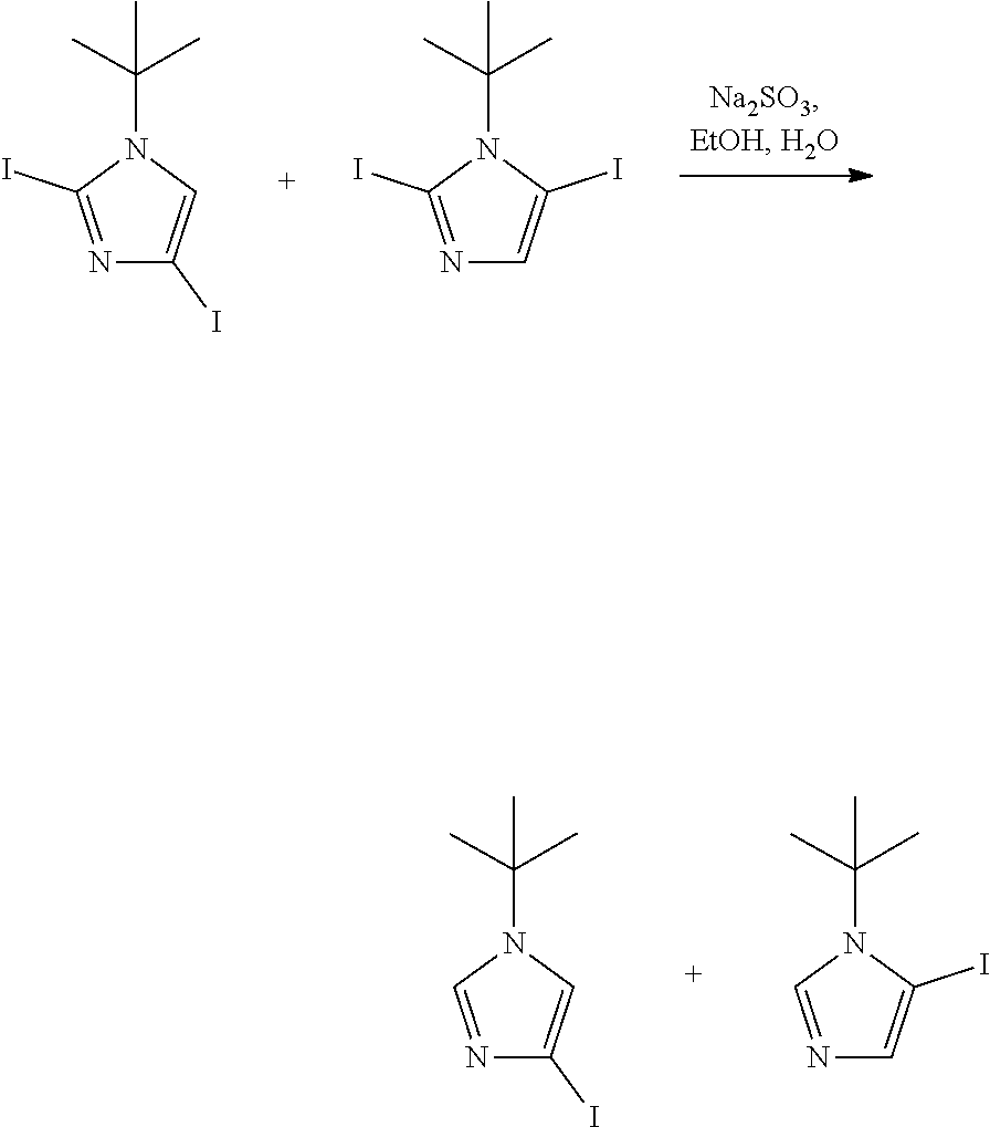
N1(C(C)(C)C)C(I)=NC(I)=C1.N1(C(C)(C)C)C(I)=NC=C1I.N1(C(C)(C)C)C=NC=C1I.N1(C(C)(C)C)C=NC(I)=C1
